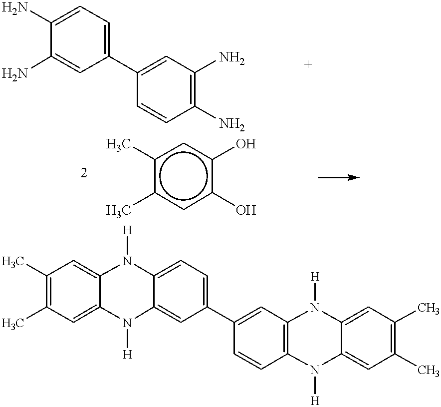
C1(N)=CC(C2=CC(N)=C(N)C=C2)=CC=C1N.C1(C)=C(C)C=C2C(=C1)N([H])C1=CC=C(C3=CC4=C(C=C3)N([H])C3=CC(C)=C(C)C=C3N4[H])C=C1N2[H].c1(C)cc(O)c(O)cc1C
